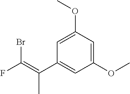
FC(=C(C1=CC(OC)=CC(OC)=C1)C)Br
